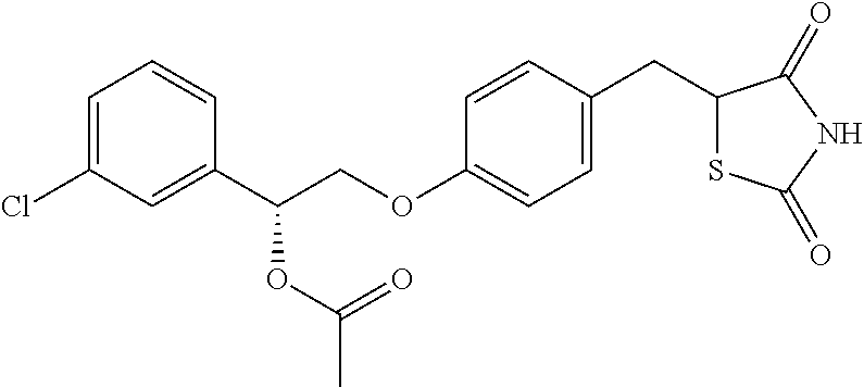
C1=C(Cl)C=C(C(COC2=CC=C(CC3SC(=O)NC3=O)C=C2)OC(C)=O)C=C1
